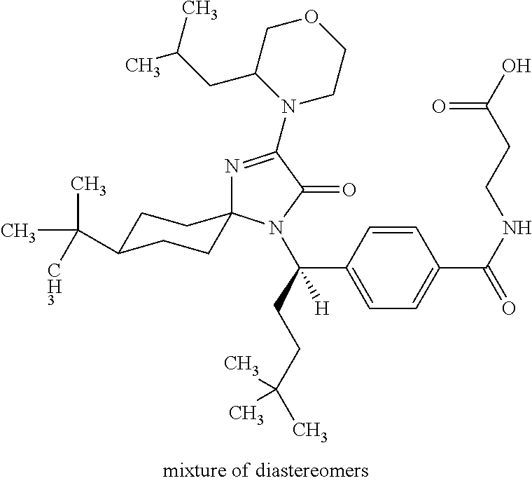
C1=CC(C(CCC(C)(C)C)([H])N2C(=O)C(N3CCOCC3CC(C)C)=NC23CCC(C(C)(C)[CH3])CC3)=CC=C1C(NCCC(O)=O)=O
